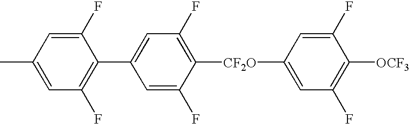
C1=C(C)C=C(F)C(C2=CC(F)=C([CF2O]C3=CC(F)=C([OCF3])C(F)=C3)C(F)=C2)=C1F
